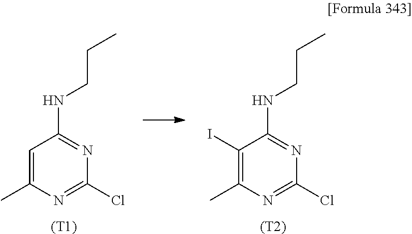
C1(I)=C(C)N=C(Cl)N=C1NCCC.[(T2)].C1=C(C)N=C(Cl)N=C1NCCC.[(T1)]
